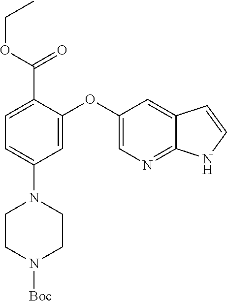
C1=C(C(OCC)=O)C(OC2=CN=C3C(=C2)C=CN3)=CC(N2CCN([Boc])CC2)=C1
